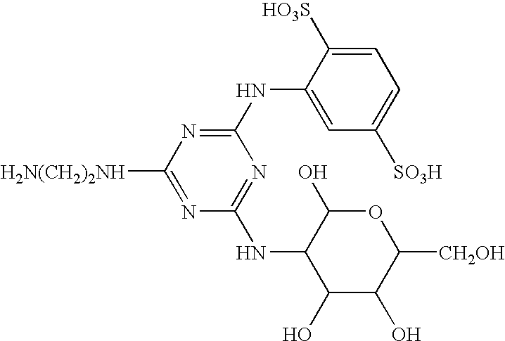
N(C1=NC([H2N(CH2)2NH])=NC(NC2C(O)C(O)C([CH2OH])OC2O)=N1)C1=CC([SO3H])=CC=C1[HO3S]
